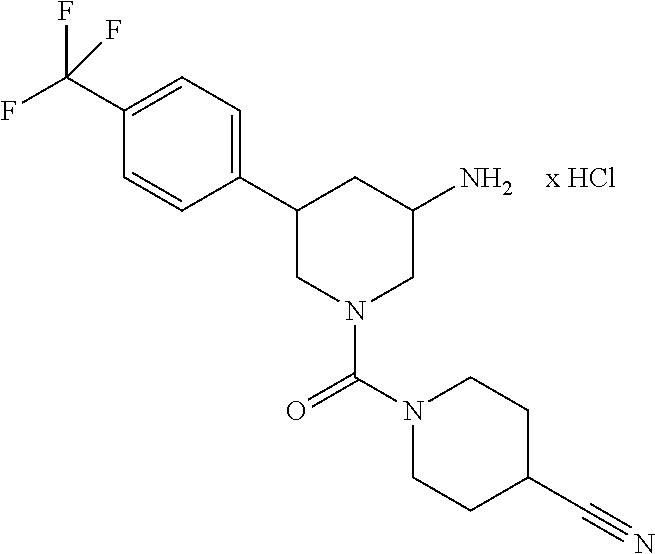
C1(C(F)(F)F)=CC=C(C2CN(C(N3CCC(C#N)CC3)=O)CC(N)C2)C=C1
